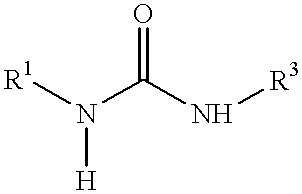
[R1]N([H])C(=O)N[R3]
